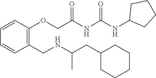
C1(CC(NCC2=C(OCC(NC(NC3CCCC3)=O)=O)C=CC=C2)C)CCCCC1
